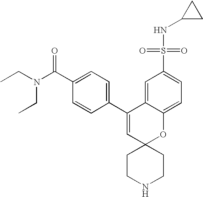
CCN(C(C1=CC=C(C2=CC3(OC4=CC=C(S(=O)(=O)NC5CC5)C=C24)CCNCC3)C=C1)=O)CC
